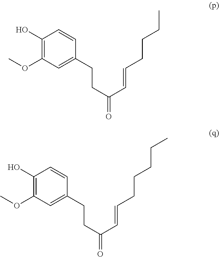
C1(O)=C(OC)C=C(CCC(=O)C=CCCCC)C=C1.C1(O)=C(OC)C=C(CCC(=O)C=CCCCCC)C=C1
